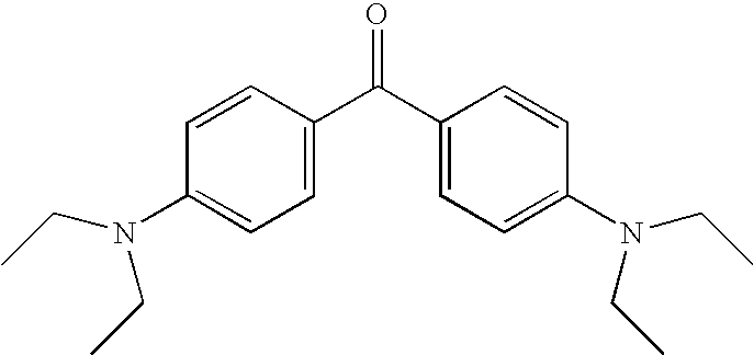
C1(C(C2=CC=C(N(CC)CC)C=C2)=O)=CC=C(N(CC)CC)C=C1
